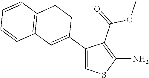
C1(C2=CC3=C(CC2)C=CC=C3)=CSC(N)=C1C(=O)OC
